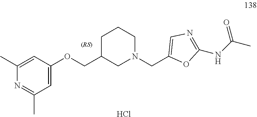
O(CC1CN(CC2=CN=C(NC(C)=O)O2)CCC1)C1=CC(C)=NC(C)=C1.Cl
